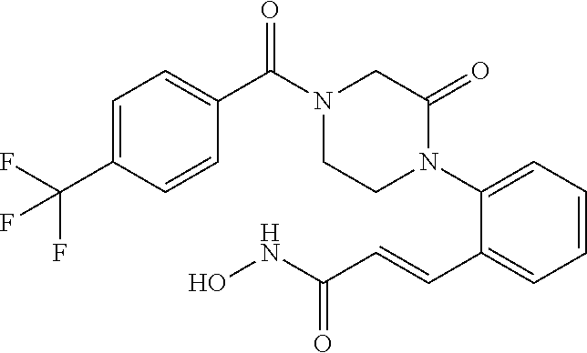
N1(C(=O)C2=CC=C(C(F)(F)F)C=C2)CCN(C2=CC=CC=C2C=CC(NO)=O)C(=O)C1
